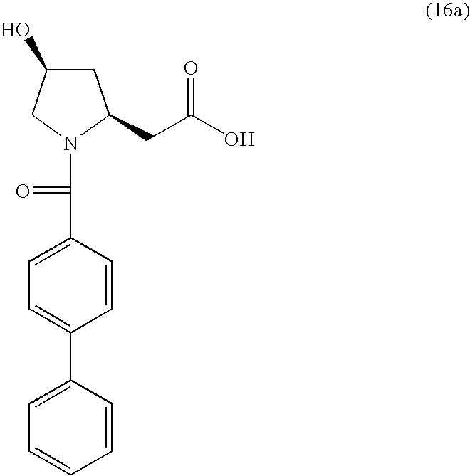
C(C1=CC=C(C2=CC=CC=C2)C=C1)(N1CC(O)CC1CC(O)=O)=O
